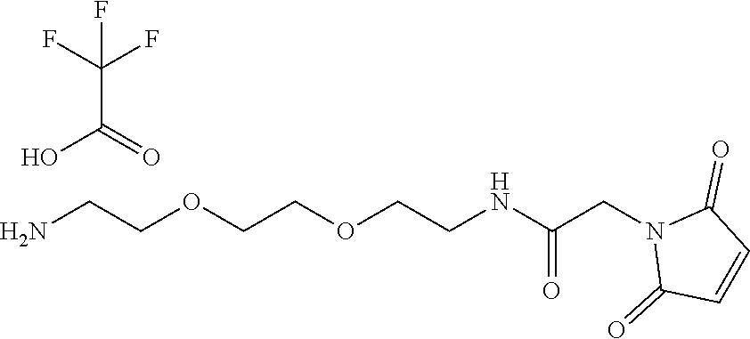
C(C(=O)O)(F)(F)F.NCCOCCOCCNC(CN1C(=O)C=CC1=O)=O
